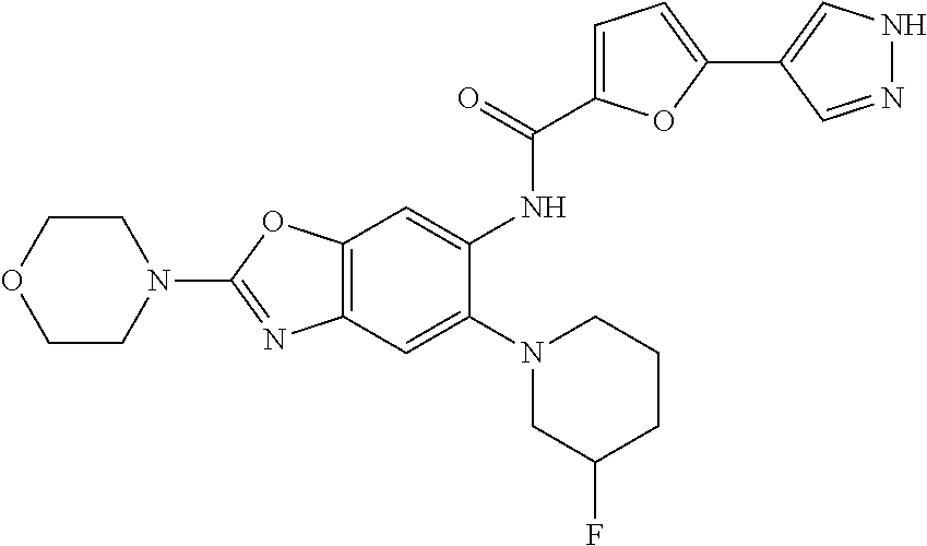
C12=C(OC(N3CCOCC3)=N1)C=C(NC(=O)C1=CC=C(C3=CNN=C3)O1)C(N1CC(F)CCC1)=C2
